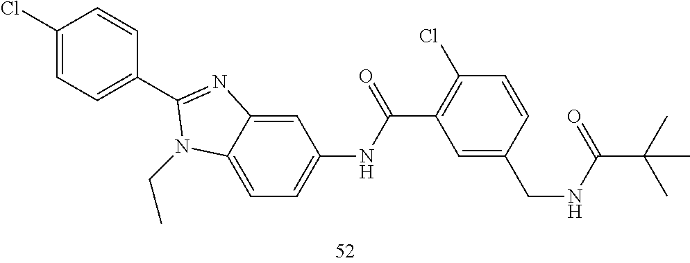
C12=CC(NC(C3=C(Cl)C=CC(CNC(=O)C(C)(C)C)=C3)=O)=CC=C1N(CC)C(C1=CC=C(Cl)C=C1)=N2
